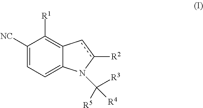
C1([NC])=CC=C2C(=C1[R1])cc([R2])N2C([R4])([R3])[R5]
